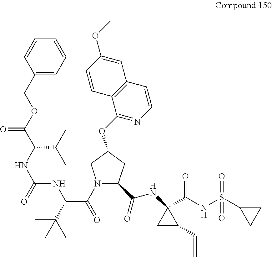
N1(C(=O)C(C(C)(C)C)NC(NC(C(OCC2=CC=CC=C2)=O)C(C)C)=O)C(C(=O)NC2(C(NS(C3CC3)(=O)=O)=O)CC2C=C)CC(OC2=NC=CC3=C2C=CC(OC)=C3)C1
